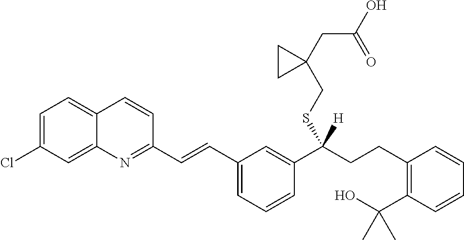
C12=CC=C(Cl)C=C1N=C(C=CC1=CC=CC(C(CCC3=C(C(O)(C)C)C=CC=C3)(SCC3(CC(O)=O)CC3)[H])=C1)C=C2
